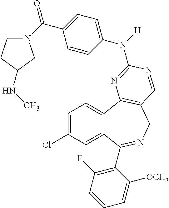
C1=C(Cl)C=C2C(=C1)C1=C(CN=C2C2=C(F)C=CC=C2[OCH3])C=NC(N(C2=CC=C(C(=O)N3CCC(NC)C3)C=C2)[H])=N1
